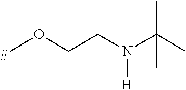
COCCN(C(C)(C)C)[H]
